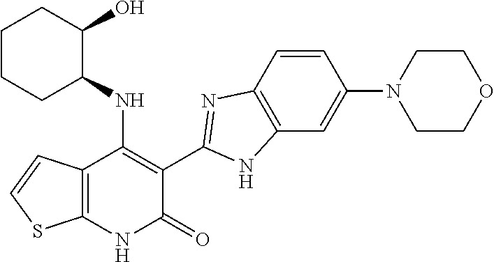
C1=CC2=C(C=C1N1CCOCC1)NC(C1=C(NC3C(O)CCCC3)C3=C(NC1=O)SC=C3)=N2
